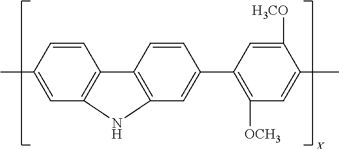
C1=CC2=C(C=C1C)NC1=C2C=CC(C2=C([OCH3])C=C(C)C([H3CO])=C2)=C1
